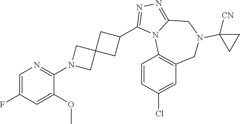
C1=C(F)C=C(OC)C(N2CC3(C2)CC(C2=NN=C4N2C2=C(CN(C5([CN])CC5)C4)C=C(Cl)C=C2)C3)=N1
